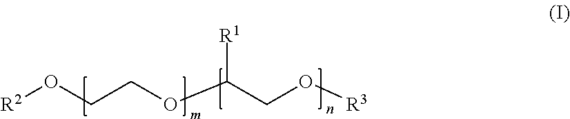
[R1]C(CO[R3])OCCO[R2]
